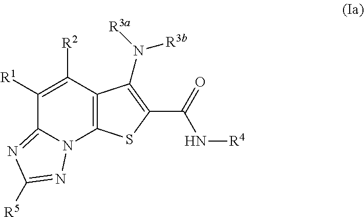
C1([R1])=C([R2])C2=C(N3C1=NC([R5])=N3)SC(C(=O)N[R4])=C2N([R3a])[R3b]
